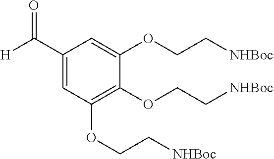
C1(C([H])=O)=CC(OCC[NHBoc])=C(OCC[NHBoc])C(OCC[NHBoc])=C1
